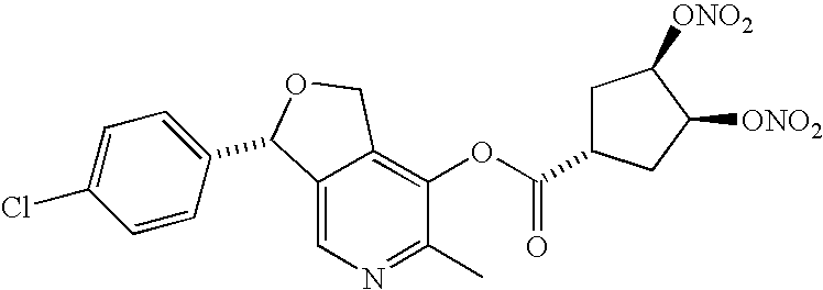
C12=CN=C(C)C(OC(=O)C3CC([ONO2])C([ONO2])C3)=C1COC2C1=CC=C(Cl)C=C1
